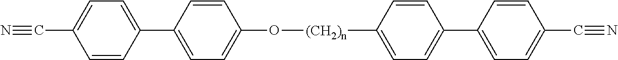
C1=CC(C2=CC=C(C#N)C=C2)=CC=C1O[(CH2)n]C1=CC=C(C2=CC=C(C#N)C=C2)C=C1
